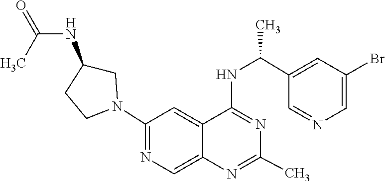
N1=C(NC(C2=CC(Br)=CN=C2)C)C2=CC(N3CC(NC(=O)C)CC3)=NC=C2N=C1C
